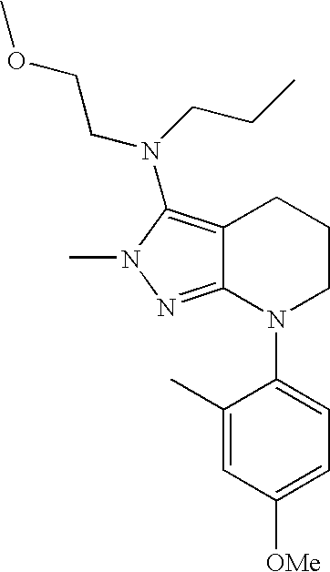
C12=NN(C)C(N(CCOC)CCC)=C1CCCN2C1=CC=C([OMe])C=C1C
